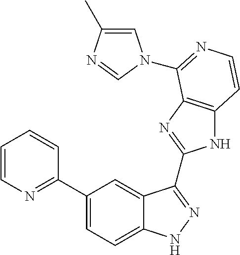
C1(C2=NC=CC=C2)=CC=C2C(=C1)C(C1=NC3=C(N1)C=CN=C3N1C=C(C)N=C1)=NN2
